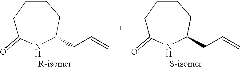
C1C(=O)NC(CC=C)CCC1.C1C(=O)NC(CC=C)CCC1
